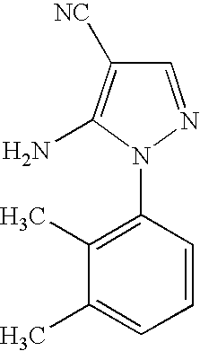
C1=NN(C2=C(C)C(C)=CC=C2)C(N)=C1[NC]
